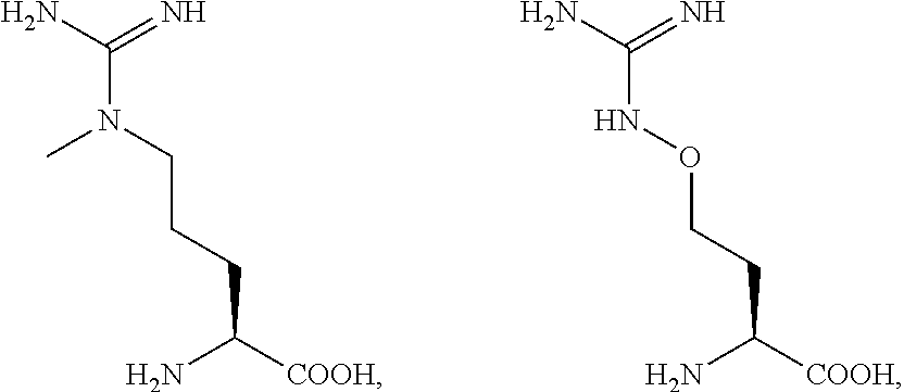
C(N(C)CCCC(N)[COOH])(N)=N.C(NOCCC(N)[COOH])(N)=N
